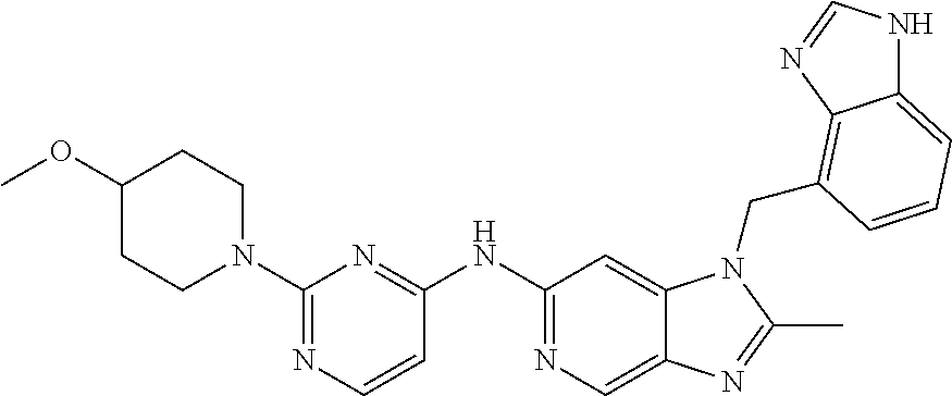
C1(OC)CCN(C2=NC=CC(NC3=NC=C4C(=C3)N(CC3=C5C(=CC=C3)NC=N5)C(C)=N4)=N2)CC1
